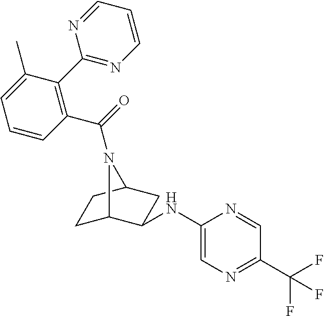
C1C2C(NC3=CN=C(C(F)(F)F)C=N3)CC(C1)N2C(=O)C1=C(C2=NC=CC=N2)C(C)=CC=C1
